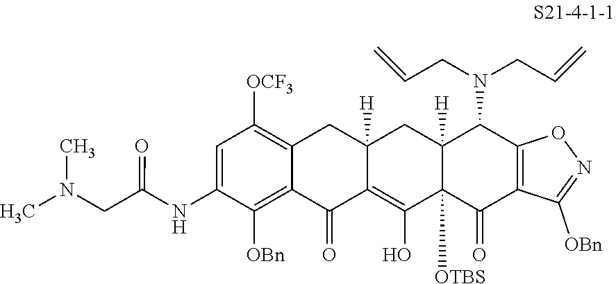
C1=C(NC(CN(C)C)=O)C([OBn])=C2C(=C1[OCF3])CC1([H])C(=C(O)C3([OTBS])C([H])(C1)C(N(CC=C)CC=C)C1=C(C3=O)C([OBn])=NO1)C2=O
